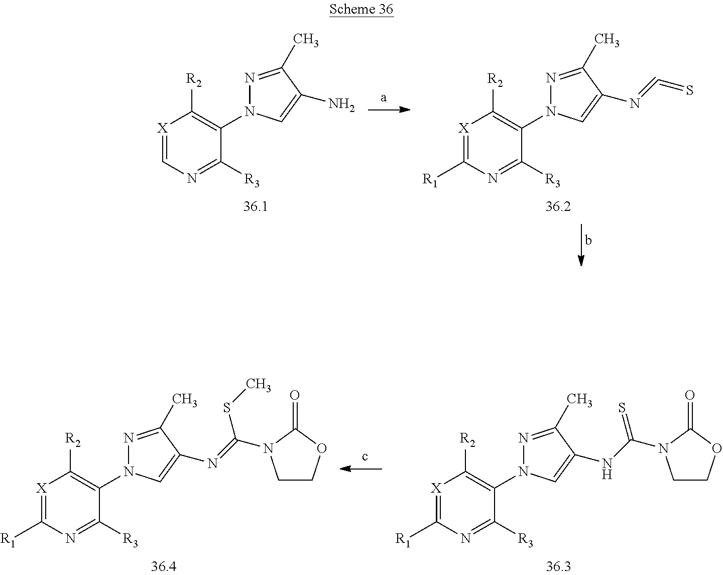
[X]1=CN=C([R3])C(N2N=C(C)C(N)=C2)=C1[R2].[X]1=C([R1])N=C([R3])C(N2N=C(C)C(N=C=S)=C2)=C1[R2].[X]1=C([R1])N=C([R3])C(N2N=C(C)C(NC(=S)N3CCOC3=O)=C2)=C1[R2].[X]1=C([R1])N=C([R3])C(N2N=C(C)C(N=C(SC)N3CCOC3=O)=C2)=C1[R2]
